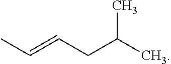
CC=CCC(C)C
